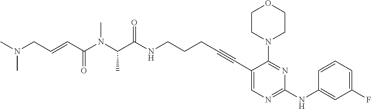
C1(C#CCCCNC(C(N(C(C=CCN(C)C)=O)C)C)=O)=CN=C(NC2=CC(F)=CC=C2)N=C1N1CCOCC1
